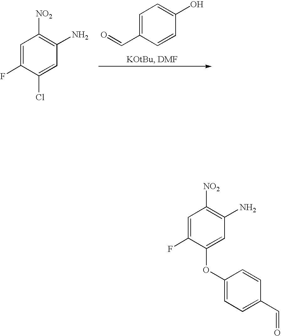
C1=C(F)C(Cl)=CC(N)=C1[NO2].C1=C(C=O)C=CC(O)=C1.C1=C(F)C(OC2=CC=C(C=O)C=C2)=CC(N)=C1[NO2]
